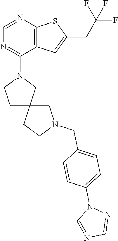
C1=NC2=C(C(N3CCC4(C3)CCN(CC3=CC=C(N5C=NC=N5)C=C3)C4)=N1)C=C(CC(F)(F)F)S2
